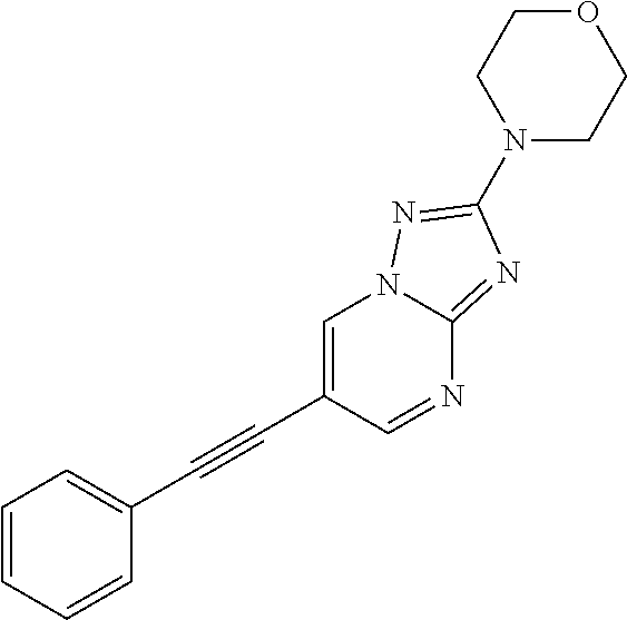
C1=CC=CC(C#CC2=CN3C(=NC(N4CCOCC4)=N3)N=C2)=C1
